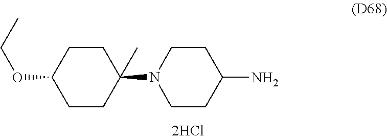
C1CC(N2CCC(N)CC2)(C)CCC1OCC
